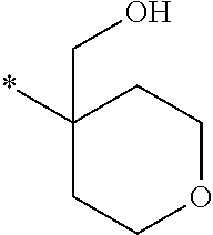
*C1(CO)CCOCC1
